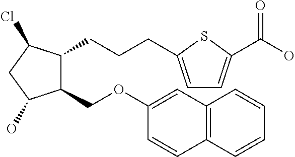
C1(COC2=CC3=C(C=C2)C=CC=C3)C(CCCC2=CC=C(C(O)=O)S2)C(Cl)CC1O
